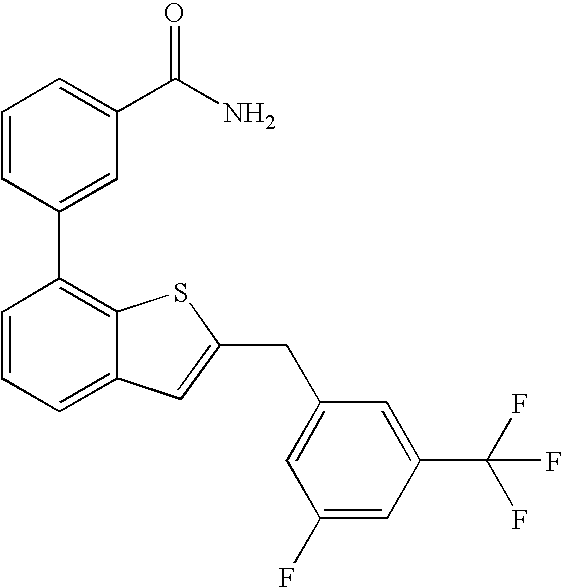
C1=CC(C2=C3C(=CC=C2)C=C(CC2=CC(F)=CC(C(F)(F)F)=C2)S3)=CC(C(N)=O)=C1
